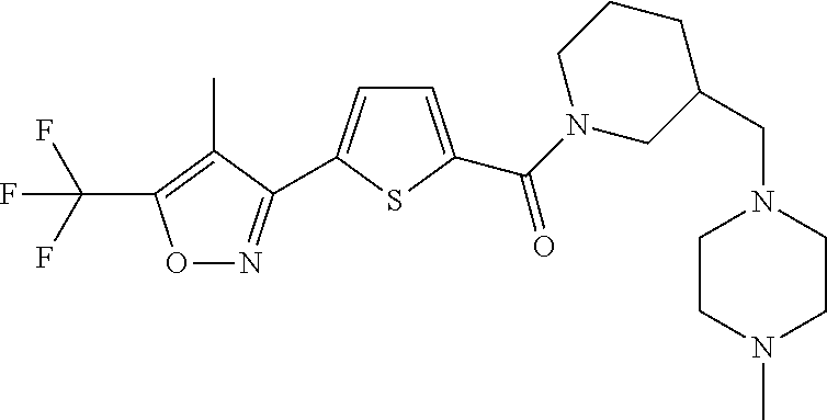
FC(F)(F)C1=C(C)C(C2=CC=C(C(=O)N3CC(CN4CCN(C)CC4)CCC3)S2)=NO1
